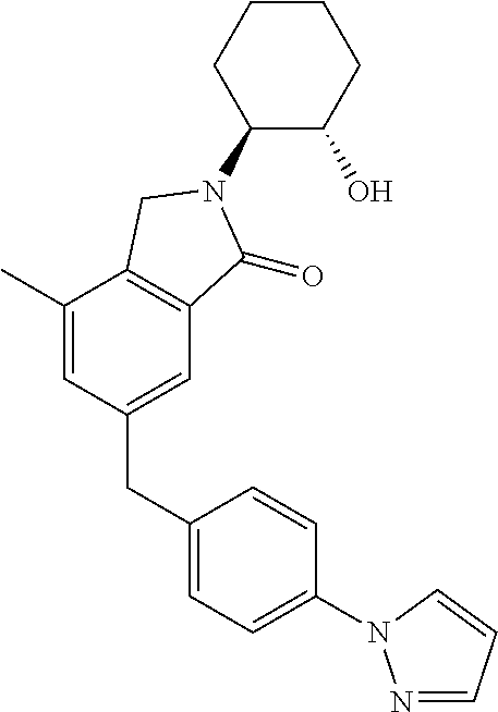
C1(N2C(=O)C3=C(C(C)=CC(CC4=CC=C(N5N=CC=C5)C=C4)=C3)C2)C(O)CCCC1
